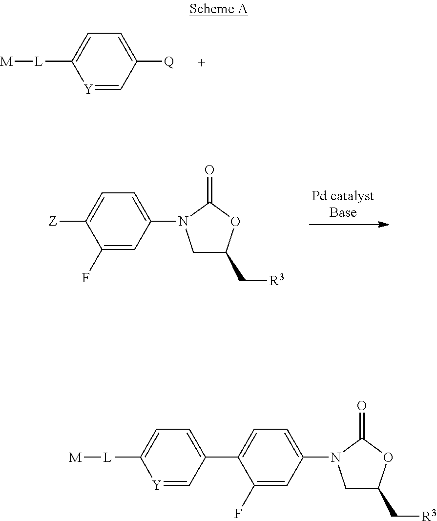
[Y]1=CC([Q])=CC=C1[L][M].C1(F)=CC(N2CC(C[R3])OC2=O)=CC=C1[Z].[Y]1=CC(C2=CC=C(N3CC(C[R3])OC3=O)C=C2F)=CC=C1[L][M]
